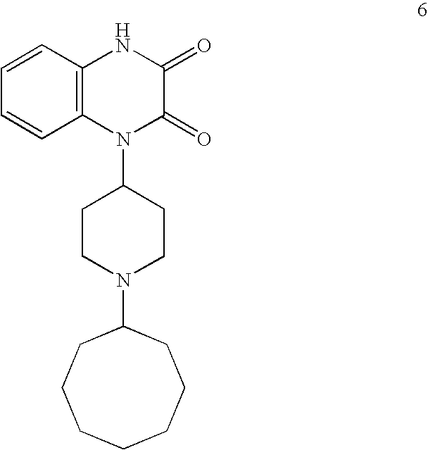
C1=CC2=C(C=C1)N(C1CCN(C3CCCCCCC3)CC1)C(=O)C(=O)N2
